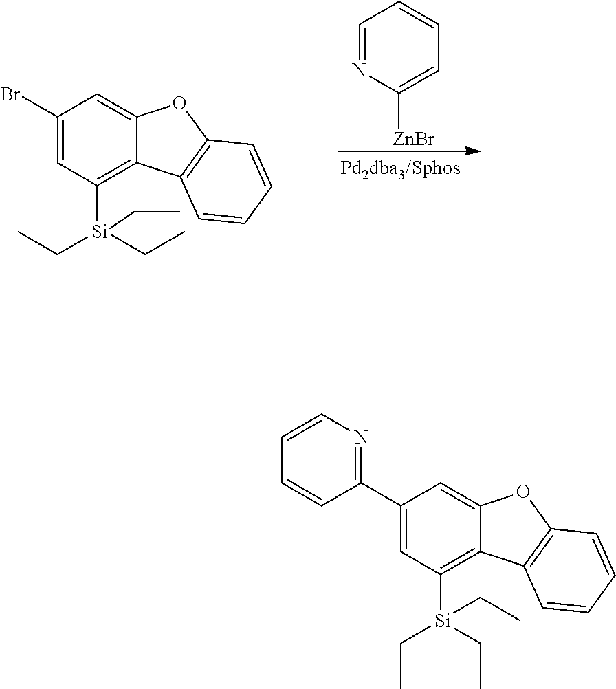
C1(Br)=CC([Si](CC)(CC)CC)=C2C(=C1)OC1=C2C=CC=C1.C1=NC([ZnBr])=CC=C1.C1(C2=NC=CC=C2)=CC([Si](CC)(CC)CC)=C2C(=C1)OC1=C2C=CC=C1
